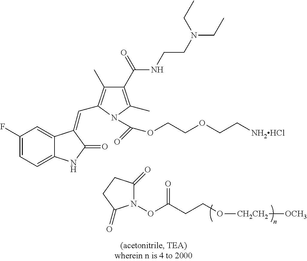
N1(OC(CCO[CH2CH2][OCH3])=O)C(=O)CCC1=O.C1(F)=CC=C2C(=C1)C(=CC1=C(C)C(C(=O)NCCN(CC)CC)=C(C)N1C(OCCOCC[NH2HCl])=O)C(=O)N2
